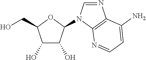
C1(O)C(O)C(N2C=NC3=C2N=CC=C3N)OC1CO
